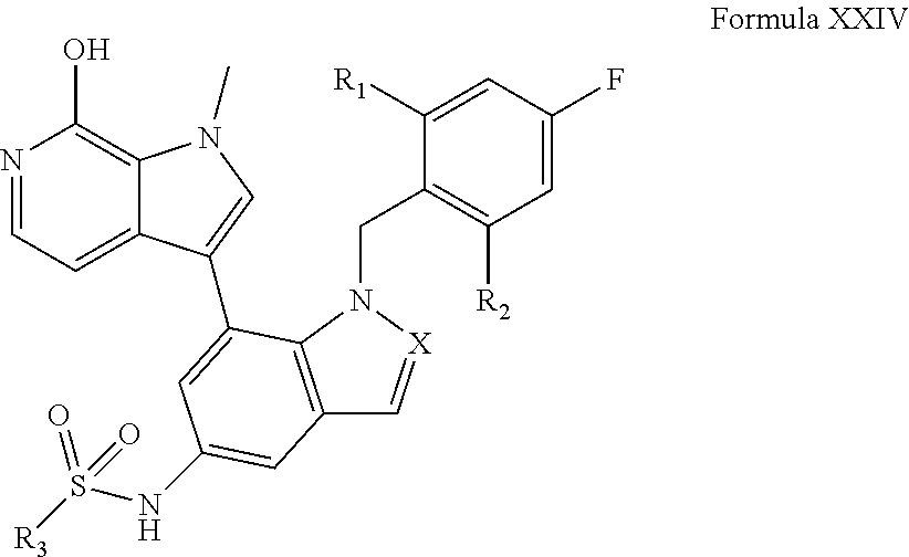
N1=CC=C2C(=C1O)N(C)C=C2C1=CC(NS([R3])(=O)=O)=CC2=C1N(CC1=C([R2])C=C(F)C=C1[R1])[X]=C2
